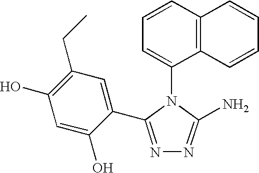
C1=CC2=C(C(N3C(N)=NN=C3C3=CC(CC)=C(O)C=C3O)=C1)C=CC=C2
